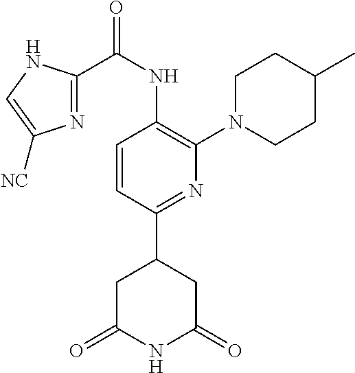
C1=CC(C2CC(=O)NC(=O)C2)=NC(N2CCC(C)CC2)=C1NC(C1=NC([NC])=CN1)=O
